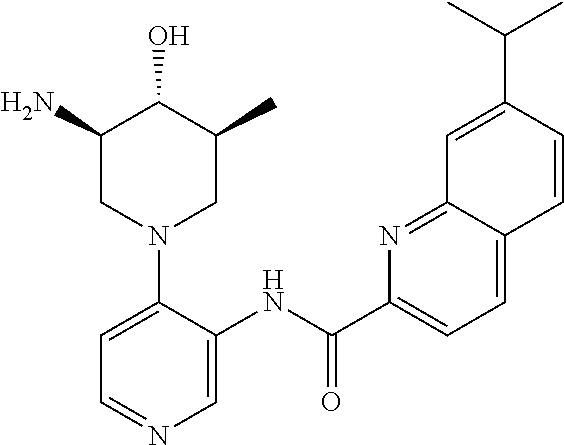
C1=C(N2CC(C)C(O)C(N)C2)C(NC(C2=CC=C3C(=N2)C=C(C(C)C)C=C3)=O)=CN=C1
